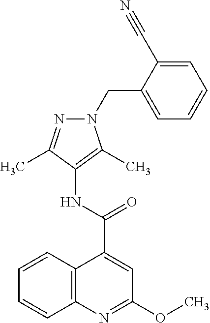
C12=C(N=C(OC)C=C1C(NC1=C(C)N(CC3=CC=CC=C3C#N)N=C1C)=O)C=CC=C2
